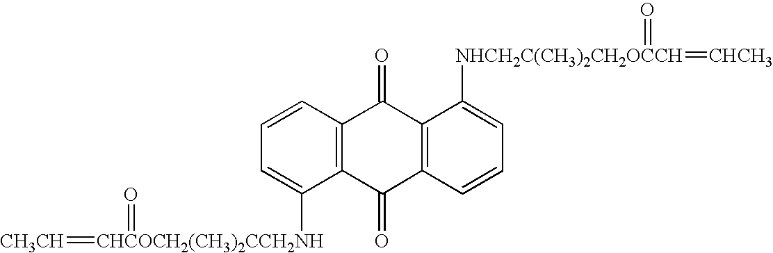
C1=CC=C([CHCOCH2(CH3)2CCH2NH](=[CH3CH])=O)C2=C1C(=O)C1=C(C2=O)C=CC=C1[NHCH2C(CH3)2CH2OCCH](=[CHCH3])=O
